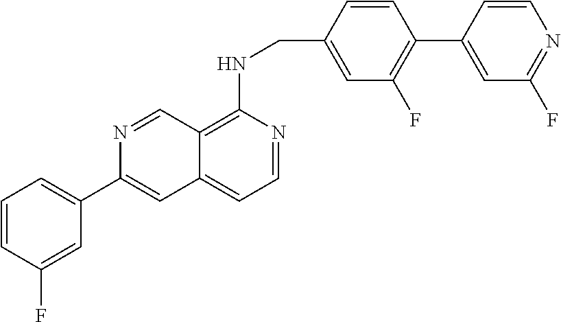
C12=C(NCC3=CC(F)=C(C4=CC(F)=NC=C4)C=C3)N=CC=C1C=C(C1=CC=CC(F)=C1)N=C2
